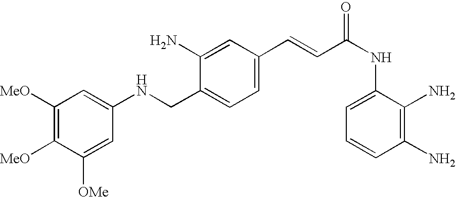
C1([MeO])=C([MeO])C([OMe])=CC(NCC2=CC=C(C=CC(NC3=CC=CC(N)=C3N)=O)C=C2N)=C1
